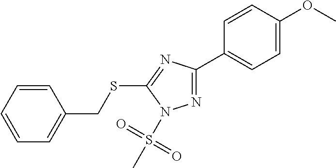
C1=CC=CC=C1CSC1=NC(C2=CC=C(OC)C=C2)=NN1S(C)(=O)=O
